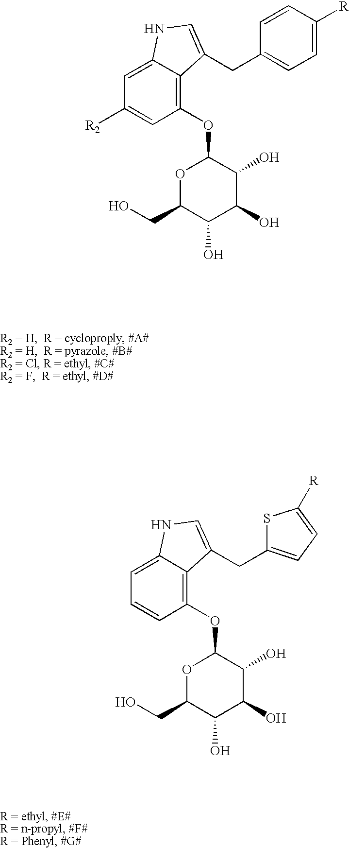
C1(OC2OC(CO)C(O)C(O)C2O)=C2C(=CC([R2])=C1)NC=C2CC1=CC=C([R])C=C1.C1(OC2OC(CO)C(O)C(O)C2O)=C2C(=CC=C1)NC=C2CC1=CC=C([R])S1
